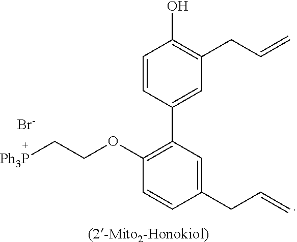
C1(OCC[Ph3P])=C(C2=CC(CC=C)=C(O)C=C2)C=C(CC=C)C=C1.[Br-]
